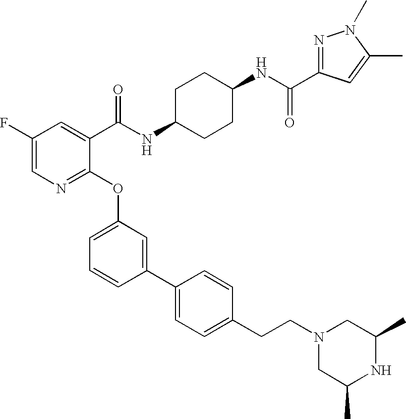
C1(CCN2CC(C)NC(C)C2)=CC=C(C2=CC(OC3=NC=C(F)C=C3C(NC3CCC(NC(=O)C4=NN(C)C(C)=C4)CC3)=O)=CC=C2)C=C1
